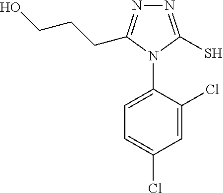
N1=C(S)N(C2=CC=C(Cl)C=C2Cl)C(CCCO)=N1
